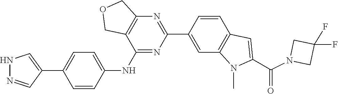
C1(F)(F)CN(C(C2=CC3=C(C=C(C4=NC5=C(C(NC6=CC=C(C7=CNN=C7)C=C6)=N4)COC5)C=C3)N2C)=O)C1
